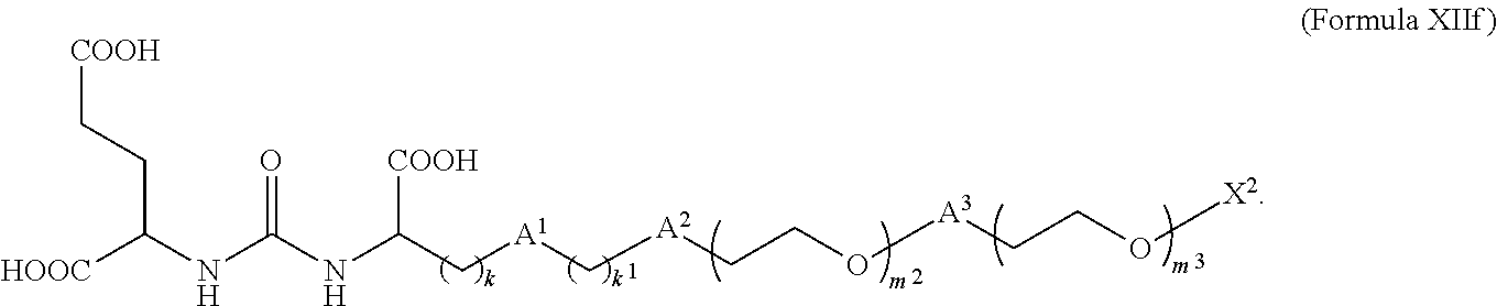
[HOOC]C(NC(NC(C[A1]C[A2]CCO[A3]CCO[X2])[COOH])=O)CC[COOH]
